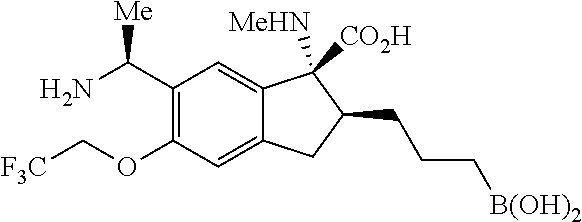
C1(C(N)[Me])=C(OC[F3C])C=C2C(=C1)C([MeHN])([CO2H])C(CCC[B(OH)2])C2
